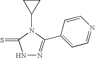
N1N=C(C2=CC=NC=C2)N(C2CC2)C1=S
